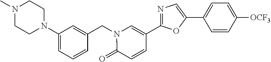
C1(N2CCN(C)CC2)=CC=CC(CN2C(=O)C=CC(C3=NC=C(C4=CC=C([OCF3])C=C4)O3)=C2)=C1
